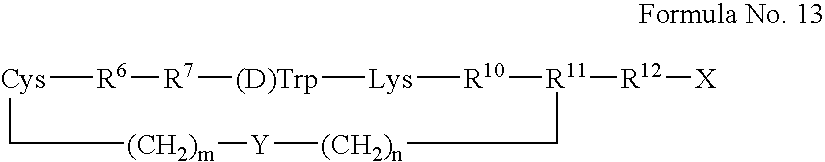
[Cys]1[R6][R7][(D)Trp][Lys][R10][R11]([R12][X])C[(CH2)n][Y][(CH2)m]C1
